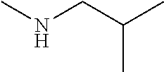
C(C)(CNC)C
